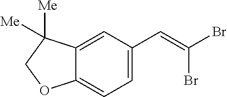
C(C1=CC=C2C(=C1)C([Me])([Me])CO2)=C(Br)Br
